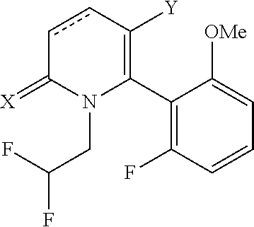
C1(C2=C([Y])ccC(=[X])N2CC(F)F)=C(F)C=CC=C1[OMe]
